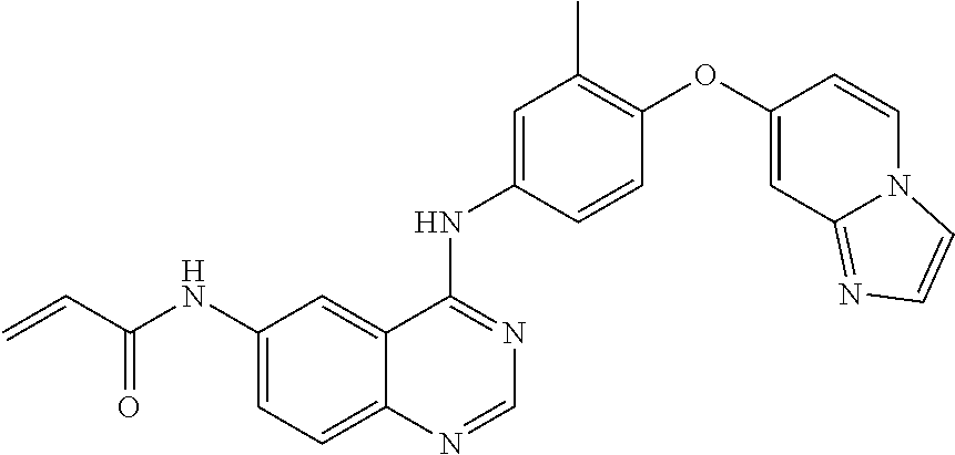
C1=NC2=CC=C(NC(C=C)=O)C=C2C(NC2=CC(C)=C(OC3=CC4=NC=CN4C=C3)C=C2)=N1
